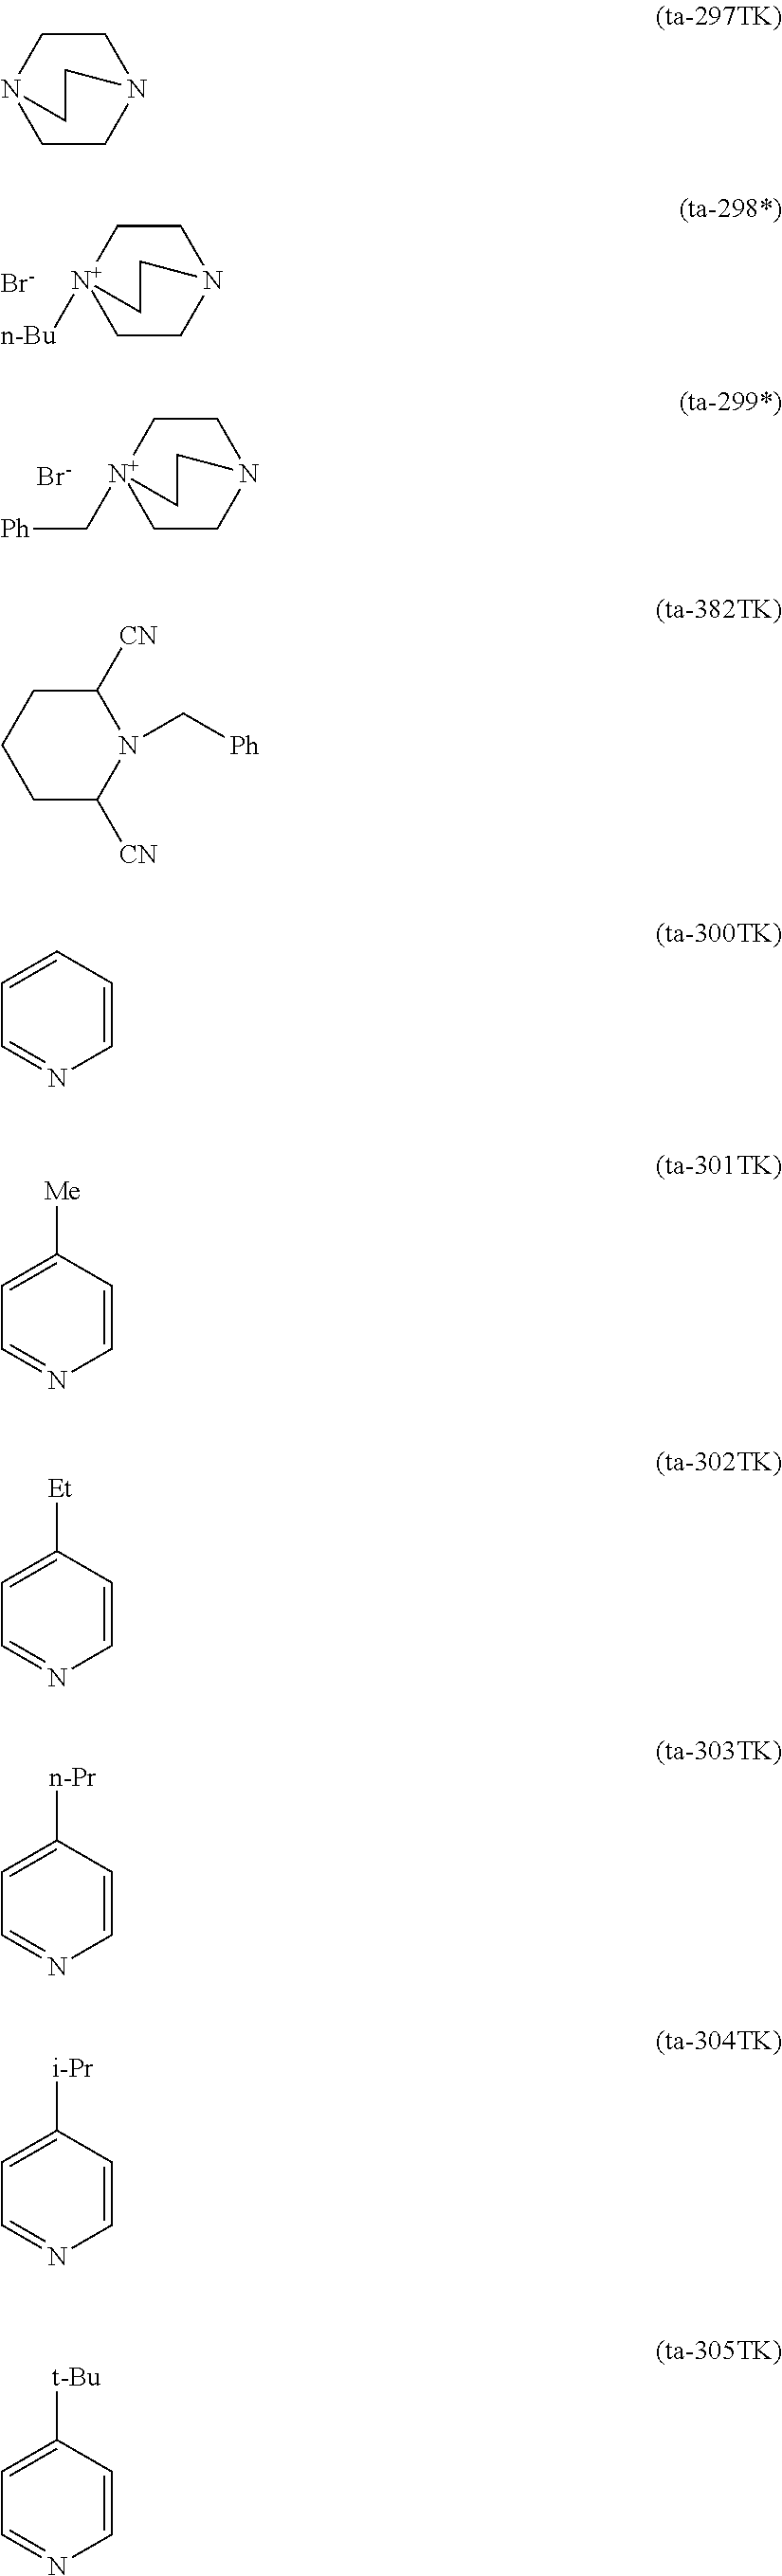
C1CN2CC[N+]1([n-Bu])CC2.[Br-].C1CN2CC[N+]1(C[Ph])CC2.[Br-].C1CN2CCN1CC2.C1C([CN])N(C[Ph])C([CN])CC1.C1=CC=CC=N1.C1=CC([Me])=CC=N1.C1=CC([Et])=CC=N1.C1=CC([n-Pr])=CC=N1.C1=CC([i-Pr])=CC=N1.C1=CC([t-Bu])=CC=N1
